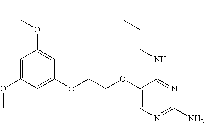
C1(OCCOC2=CC(OC)=CC(OC)=C2)=CN=C(N)N=C1NCCCC
